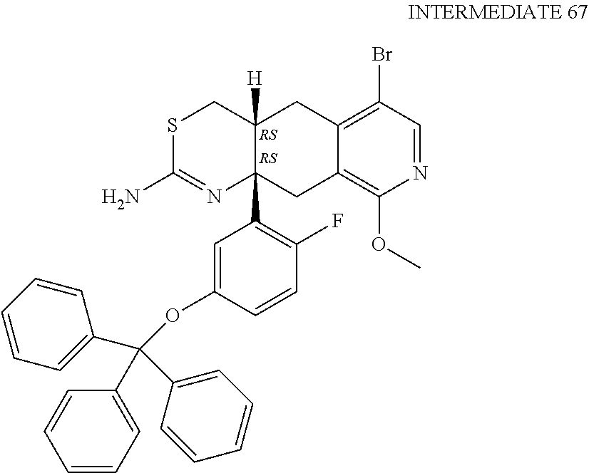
N1=CC(Br)=C2C(=C1OC)CC1(C3=C(F)C=CC(OC(C4=CC=CC=C4)(C4=CC=CC=C4)C4=CC=CC=C4)=C3)C([H])(C2)CSC(N)=N1
